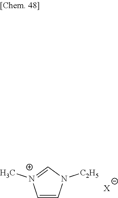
[X].C1=CN([C2H5])C=[N+]1C
